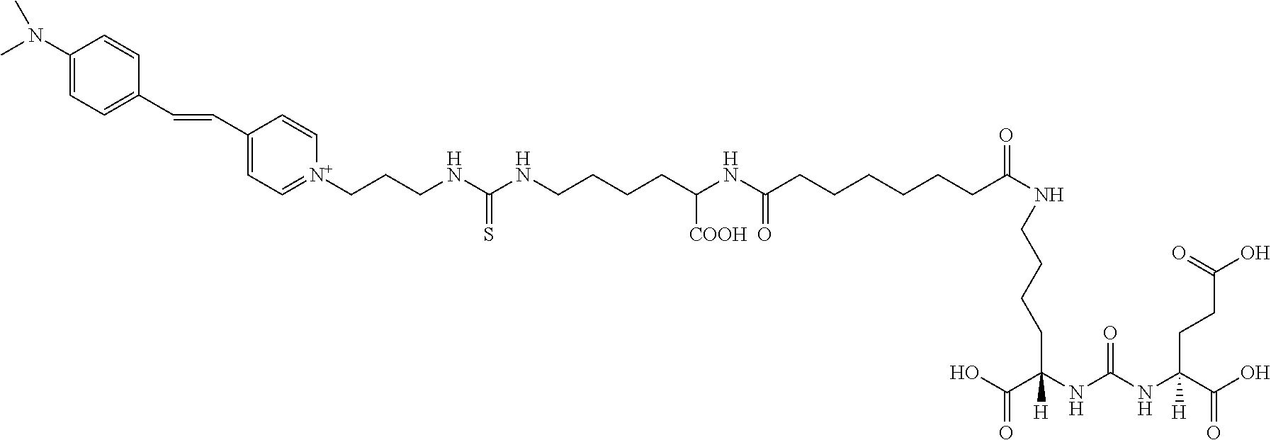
C1(N(C)C)=CC=C(C=CC2=CC=[N+](CCCNC(NCCCCC(NC(CCCCCCC(=O)NCCCCC(NC(NC(C(O)=O)([H])CCC(O)=O)=O)(C(O)=O)[H])=O)[COOH])=S)C=C2)C=C1
